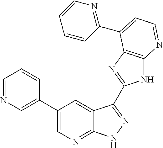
C1=NC=C(C2=CN=C3C(=C2)C(C2=NC4=C(N2)N=CC=C4C2=NC=CC=C2)=NN3)C=C1
